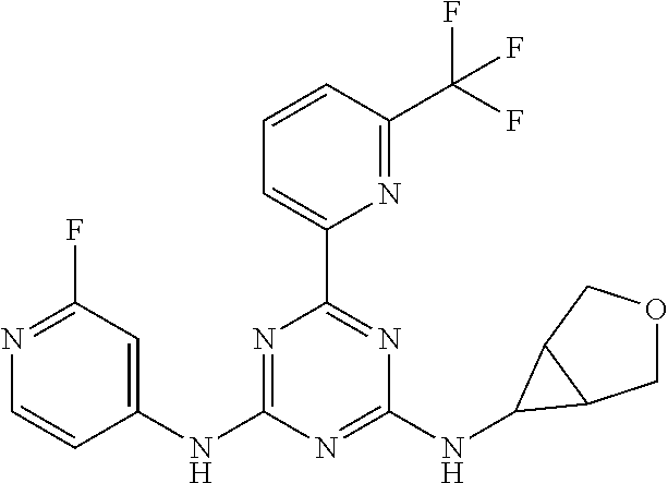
C1(NC2=NC(C3=CC=CC(C(F)(F)F)=N3)=NC(NC3C4COCC43)=N2)=CC(F)=NC=C1
